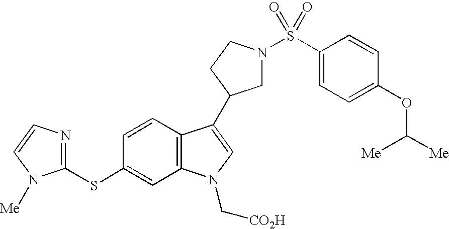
C1N(S(C2=CC=C(OC([Me])[Me])C=C2)(=O)=O)CCC1C1=CN(C[CO2H])C2=C1C=CC(SC1=NC=CN1[Me])=C2
